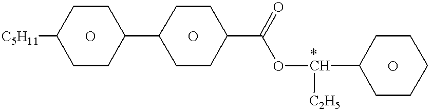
[C5H11]C1CCC(C2CCC(C(O[*CH](C3CCCCC3)[C2H5])=O)CC2)CC1.O.O.O
